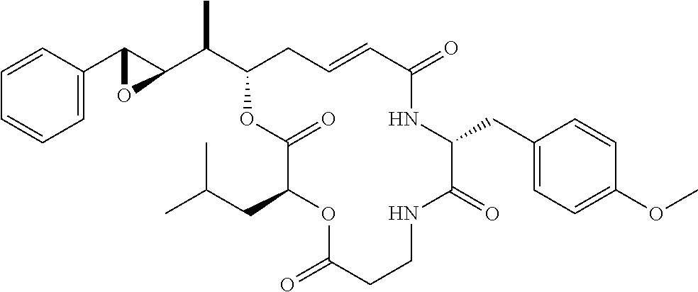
C1=C(C2C(C(C3CC=CC(=O)NC(CC4=CC=C(OC)C=C4)C(=O)NCCC(=O)OC(CC(C)C)C(=O)O3)C)O2)C=CC=C1
